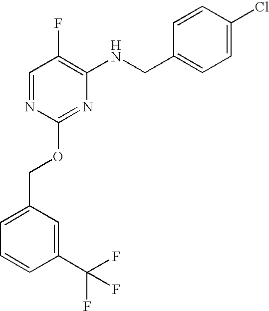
C1=C(Cl)C=CC(CNC2=C(F)C=NC(OCC3=CC=CC(C(F)(F)F)=C3)=N2)=C1
